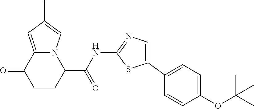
C1CC(C(NC2=NC=C(C3=CC=C(OC(C)(C)C)C=C3)S2)=O)N2C(=CC(C)=C2)C1=O
